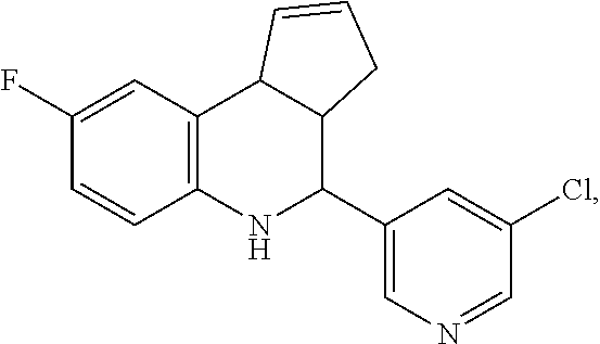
C1(F)=CC2=C(C=C1)NC(C1=CN=CC(Cl)=C1)C1C2C=CC1
